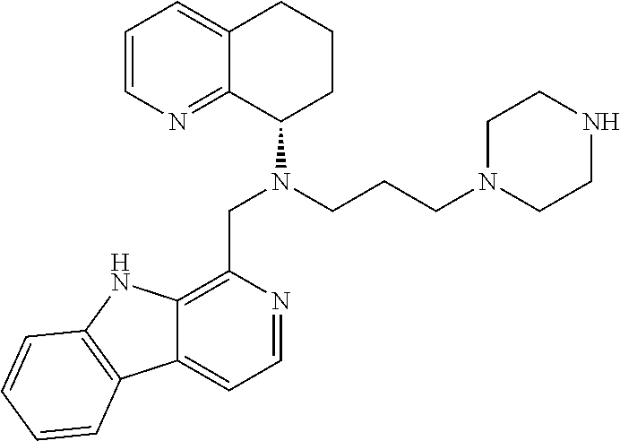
C1=CN=C2C(=C1)CCCC2N(CCCN1CCNCC1)CC1=C2C(=CC=N1)C1=C(N2)C=CC=C1
